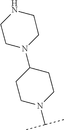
C1C(N2CCNCC2)CCN(C(C)C)C1
